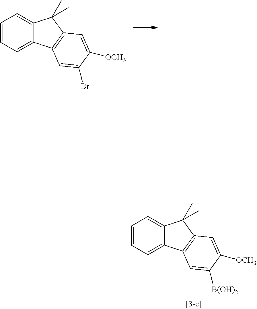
C1=CC=C2C(=C1)C(C)(C)C1=C2C=C(Br)C([OCH3])=C1.C1=CC=C2C(=C1)C(C)(C)C1=C2C=C([B(OH)2])C([OCH3])=C1
